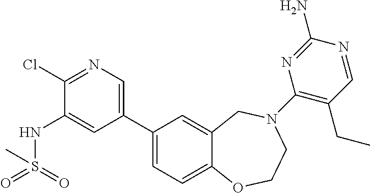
C1(Cl)=NC=C(C2=CC=C3C(=C2)CN(C2=C(CC)C=NC(N)=N2)CCO3)C=C1NS(=O)(=O)C
